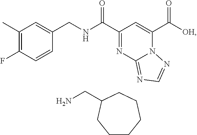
C1(C)=C(F)C=CC(CNC(C2=NC3=NC=NN3C(C([OH])=O)=C2)=O)=C1.C1CCCCC(CN)C1
